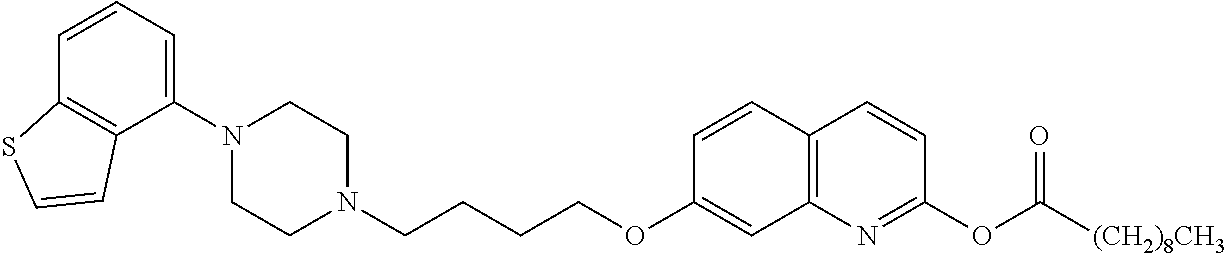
C1(N2CCN(CCCCOC3=CC4=C(C=C3)C=CC(OC(=O)[(CH2)8CH3])=N4)CC2)=CC=CC2=C1C=CS2
